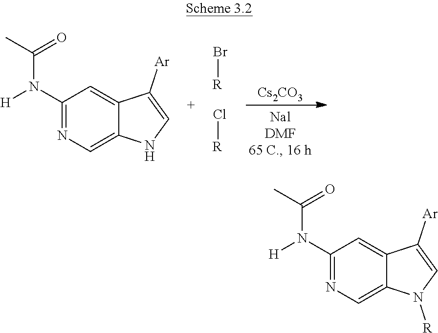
Br[R].Cl[R].[Cs2CO3].C(N([H])C1=NC=C2C(=C1)C([Ar])=CN2)(=O)C.C(N([H])C1=NC=C2C(=C1)C([Ar])=CN2[R])(=O)C
